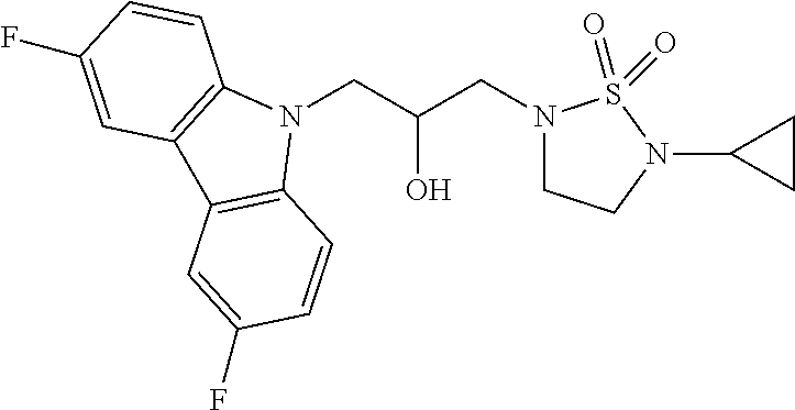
N1(CC(CN2CCN(C3CC3)S2(=O)=O)O)C2=C(C3=C1C=CC(F)=C3)C=C(F)C=C2
